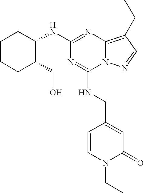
C1CCC(CO)C(NC2=NC3=C(CC)C=NN3C(NCC3=CC(=O)N(CC)C=C3)=N2)C1
